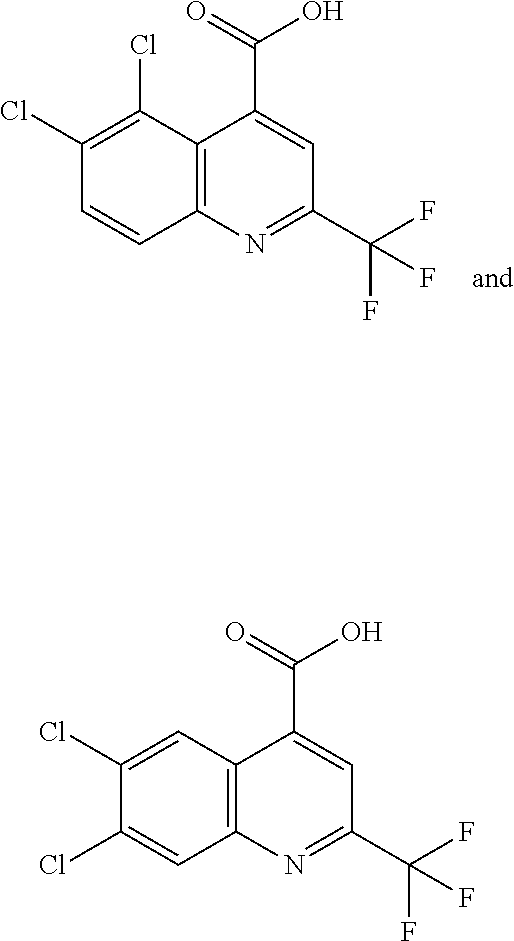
C12=C(N=C(C(F)(F)F)C=C1C(=O)O)C=CC(Cl)=C2Cl.C12=C(N=C(C(F)(F)F)C=C1C(=O)O)C=C(Cl)C(Cl)=C2
